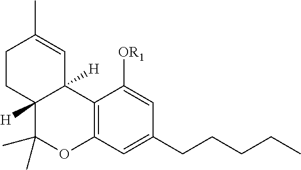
C12([H])C(C)(C)OC3=C(C1([H])C=C(C)CC2)C([OR1])=CC(CCCCC)=C3
